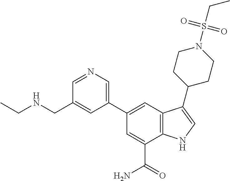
C1(C2=CN=CC(CNCC)=C2)=CC2=C(C(C(=O)N)=C1)NC=C2C1CCN(S(CC)(=O)=O)CC1
